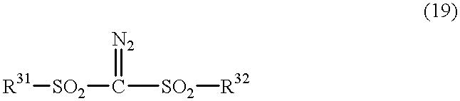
[R31][SO2]C([SO2][R32])=[N2]
